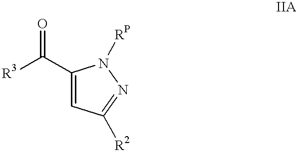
C1(C([R3])=O)=CC([R2])=NN1[RP]
